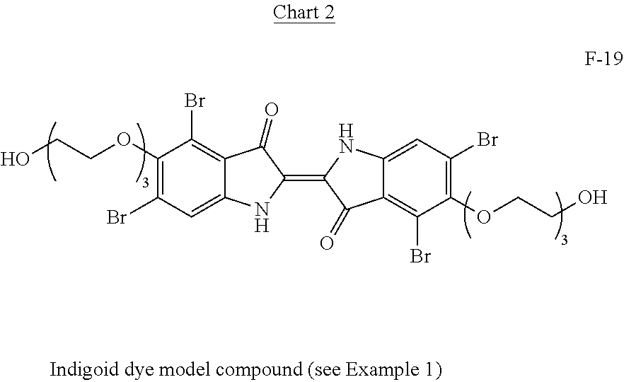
C1(OCCO)=C(Br)C=C2C(=C1Br)C(=O)C(=C1NC3=CC(Br)=C(OCCO)C(Br)=C3C1=O)N2
